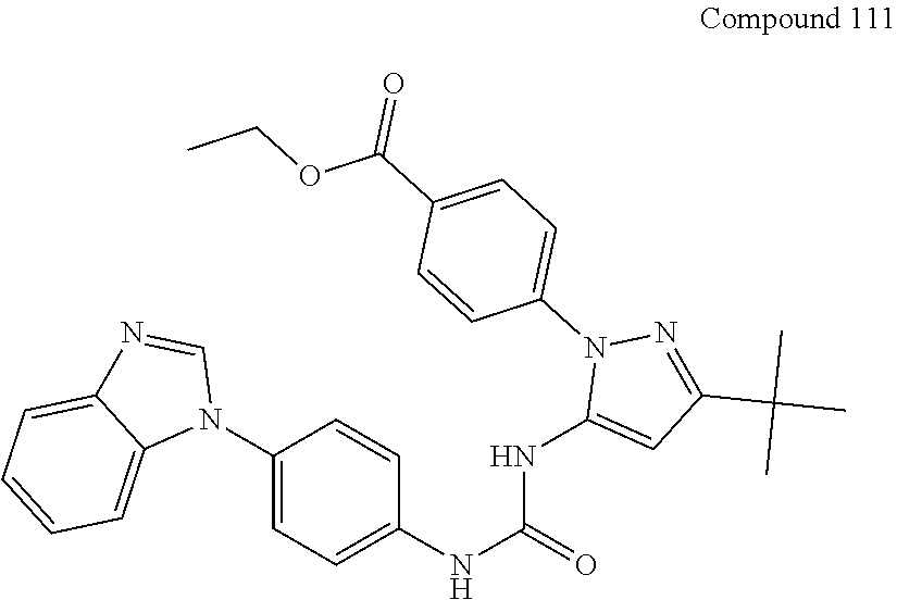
C1(N2C=NC3=CC=CC=C23)=CC=C(NC(NC2=CC(C(C)(C)C)=NN2C2=CC=C(C(OCC)=O)C=C2)=O)C=C1
